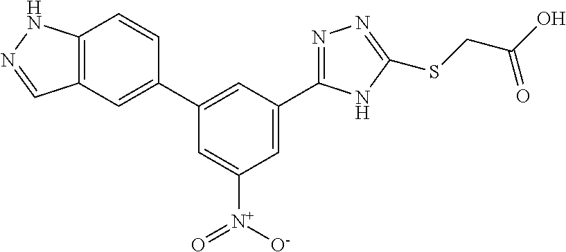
C1=C(C2=NN=C(SCC(O)=O)N2)C=C(C2=CC3=C(C=C2)NN=C3)C=C1[N+]([O-])=O
